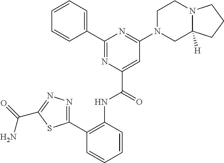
C1=CC=CC(C2=NC(C(=O)NC3=C(C4=NN=C(C(=O)N)S4)C=CC=C3)=CC(N3CC4([H])N(CC3)CCC4)=N2)=C1
